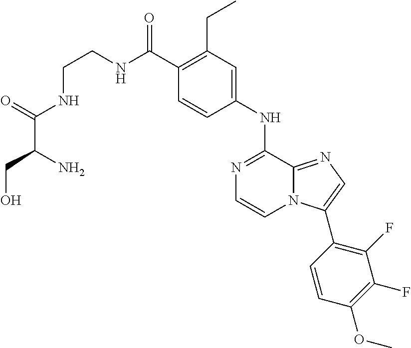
C1(C(NCCNC(C(CO)N)=O)=O)=C(CC)C=C(NC2=NC=CN3C2=NC=C3C2=C(F)C(F)=C(OC)C=C2)C=C1
